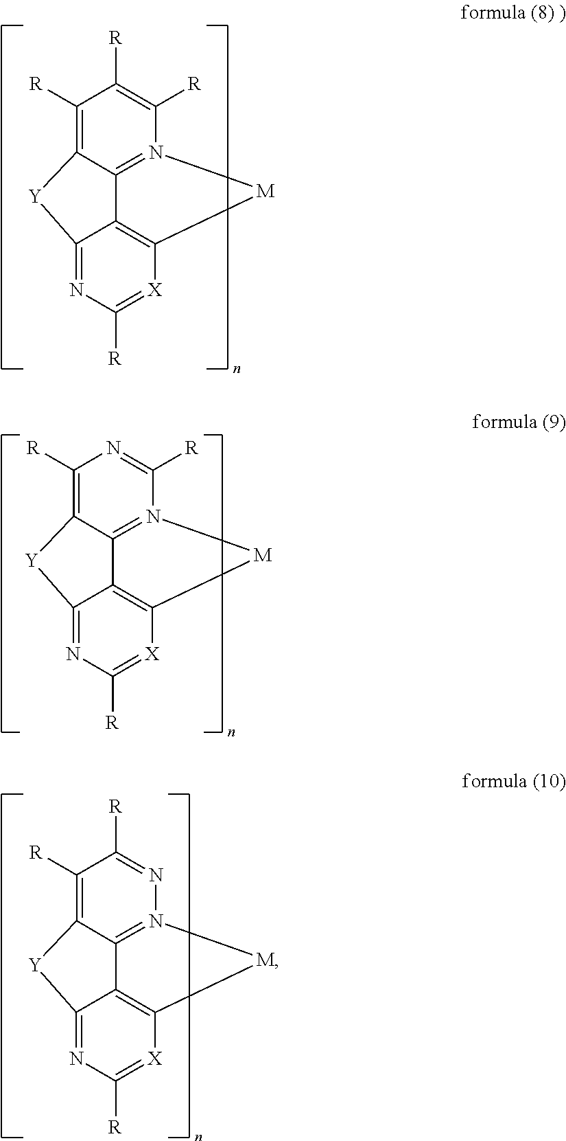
C12=N3[M]C4=C1C(=NC([R])=[X]4)[Y]C2=C([R])C([R])=C3[R].C12=N3[M]C4=C1C(=NC([R])=[X]4)[Y]C2=C([R])N=C3[R].C12=N3[M]C4=C1C(=NC([R])=[X]4)[Y]C2=C([R])C([R])=N3
